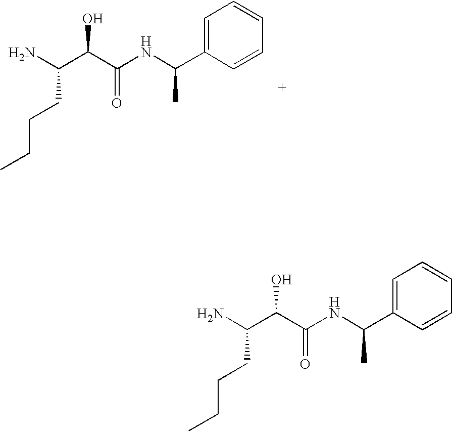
NC(C(C(NC(C1=CC=CC=C1)C)=O)O)CCCC.NC(C(C(NC(C1=CC=CC=C1)C)=O)O)CCCC
